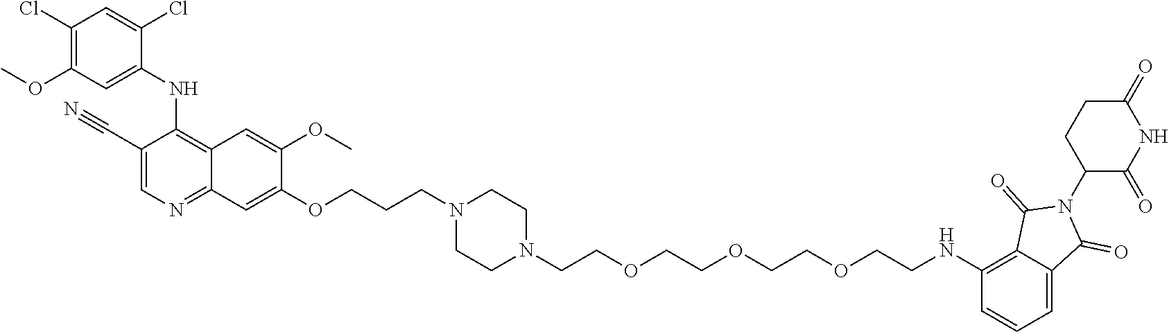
C1(NC2=C3C(=NC=C2C#N)C=C(OCCCN2CCN(CCOCCOCCOCCNC4=C5C(=CC=C4)C(=O)N(C4CCC(=O)NC4=O)C5=O)CC2)C(OC)=C3)=CC(OC)=C(Cl)C=C1Cl
